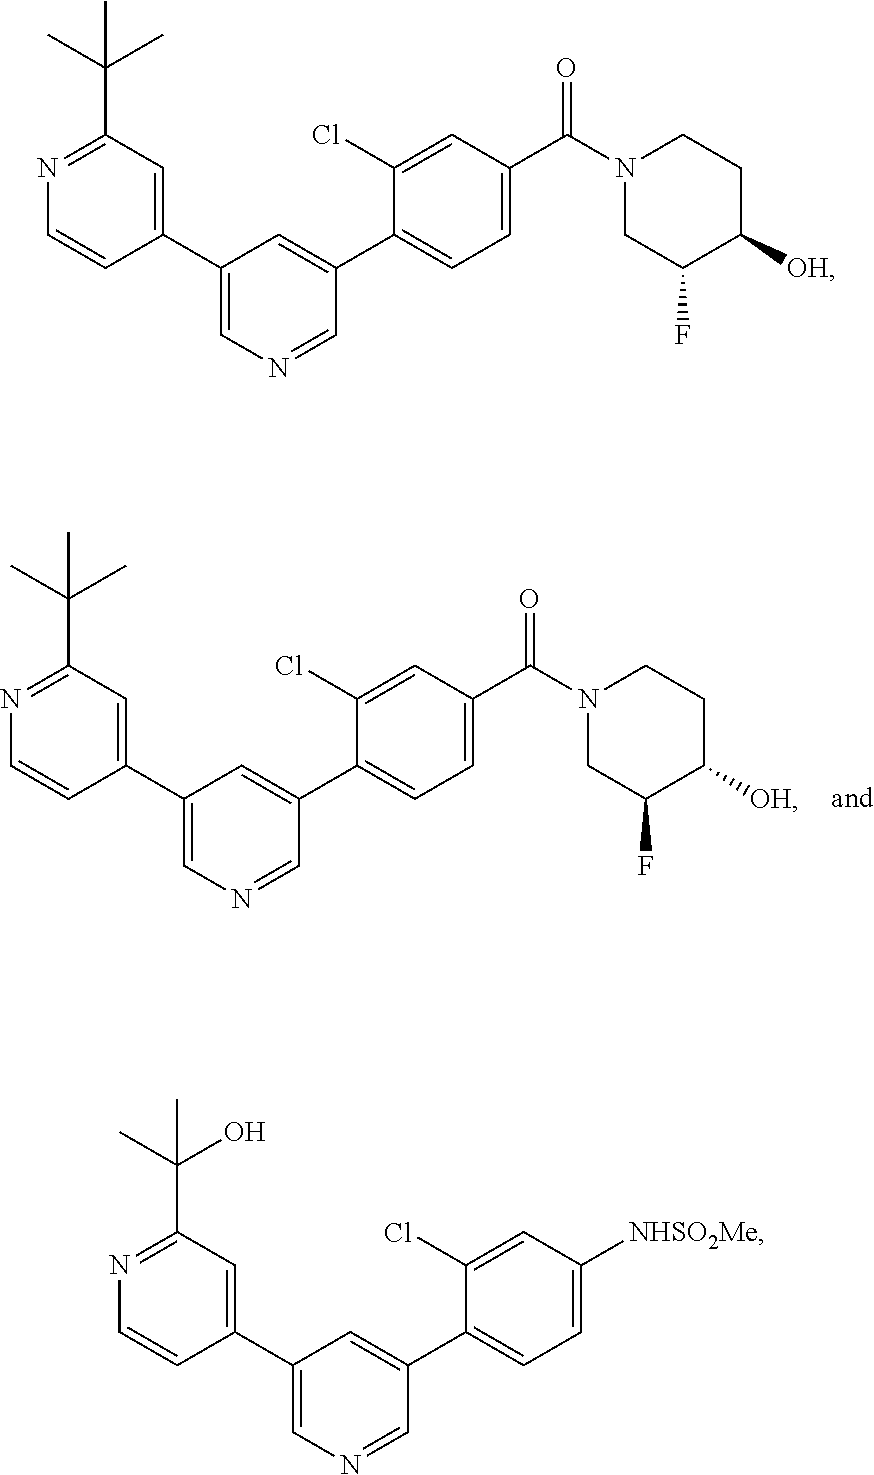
C(C1=NC=CC(C2=CN=CC(C3=CC=C(C(N4CC(F)C([OH])CC4)=O)C=C3Cl)=C2)=C1)(C)(C)C.C(C1=NC=CC(C2=CN=CC(C3=CC=C(C(N4CC(F)C([OH])CC4)=O)C=C3Cl)=C2)=C1)(C)(C)C.C(C1=NC=CC(C2=CN=CC(C3=CC=C([NHSO2Me])C=C3Cl)=C2)=C1)(O)(C)C
